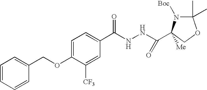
C1=C(OCC2=CC=CC=C2)C([CF3])=CC(C(NNC(=O)C2([Me])N([Boc])C(C)(C)OC2)=O)=C1
